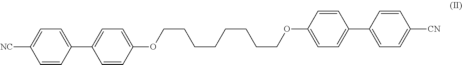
C1=C(C2=CC=C(OCCCCCCCCOC3=CC=C(C4=CC=C([CN])C=C4)C=C3)C=C2)C=CC([NC])=C1
